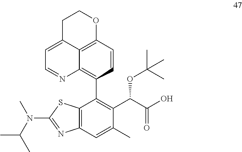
C12=C(C=C(C)C(C(C(O)=O)OC(C)(C)C)=C1C1=C3C4=C(C=C1)OCCC4=CC=N3)N=C(N(C(C)C)C)S2
